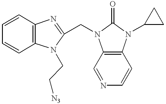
C1=CC2=C(C=C1)N(CC[N3])C(CN1C3=C(N(C4CC4)C1=O)C=CN=C3)=N2
